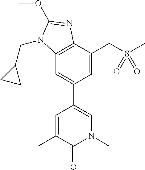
C12=C(C(CS(C)(=O)=O)=CC(C3=CN(C)C(=O)C(C)=C3)=C1)N=C(OC)N2CC1CC1
